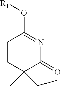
C1CC(C)(CC)C(=O)N=C1O[R1]
